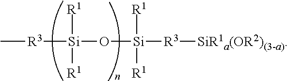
[R3]([Si](O[Si]([R3][SiR1a(OR2)(3-a)])([R1])[R1])([R1])[R1])C
